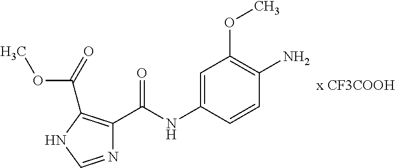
N1=CNC(C(=O)OC)=C1C(=O)NC1=CC(OC)=C(N)C=C1
